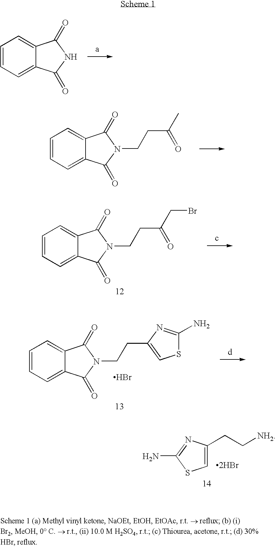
C1=CC=C2C(=C1)C(=O)NC2=O.C1=CC=C2C(=C1)C(=O)N(CCC(C)=O)C2=O.C1=CC=C2C(=C1)C(=O)N(CCC(CBr)=O)C2=O.C1=CC=C2C(=C1)C(=O)N(CCC1=CSC(N)=N1)C2=O.Br.NC1=NC(CC[NH2])=CS1.[2HBr]
